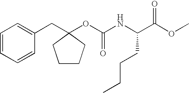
C1=CC=CC(CC2(OC(NC(C(OC)=O)CCCC)=O)CCCC2)=C1
